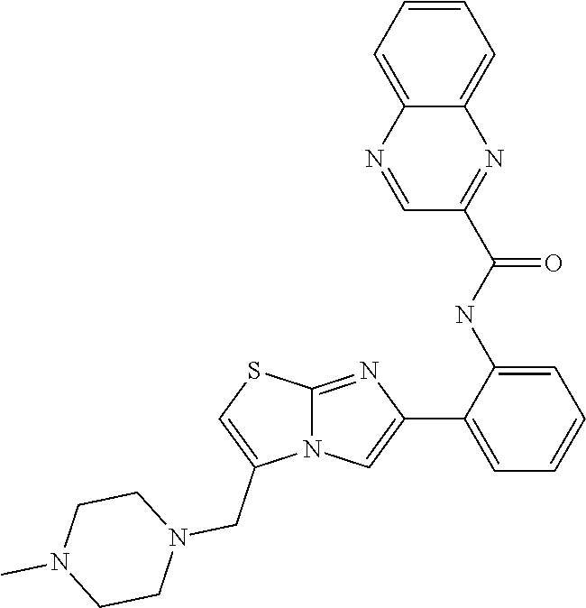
C12=NC(C3=CC=CC=C3NC(C3=NC4=CC=CC=C4N=C3)=O)=CN1C(CN1CCN(C)CC1)=CS2
